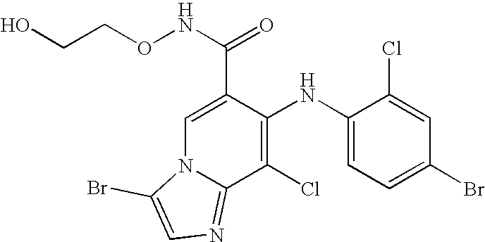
C1(Cl)=C(NC2=CC=C(Br)C=C2Cl)C(C(NOCCO)=O)=CN2C1=NC=C2Br
